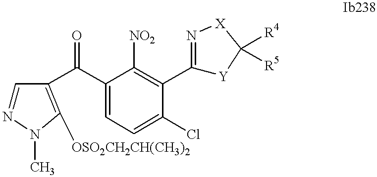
C1=NN(C)C([OSO2CH2CH(CH3)2])=C1C(C1=CC=C(Cl)C(C2=N[X]C([R4])([R5])[Y]2)=C1[NO2])=O
